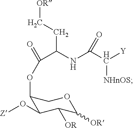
C1(OC(=O)C(NC(C([Y])[NHnOS])=O)CC[OR])C(O[Z])C([OR])C([OR])OC1
